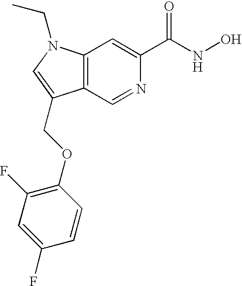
C12=C(N(CC)C=C1COC1=C(F)C=C(F)C=C1)C=C(C(NO)=O)N=C2
